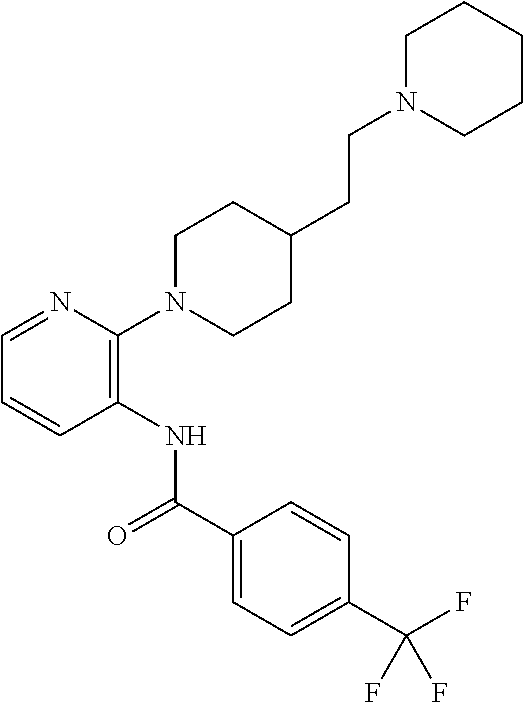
C1(N2CCC(CCN3CCCCC3)CC2)=C(NC(=O)C2=CC=C(C(F)(F)F)C=C2)C=CC=N1
